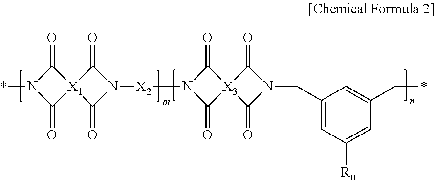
*N1C(=O)[X1]2(C1=O)C(=O)N([X2]N1C(=O)[X3]3(C1=O)C(=O)N(CC1=CC([R0])=CC(C*)=C1)C3=O)C2=O
